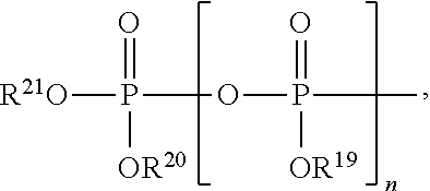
[R21O]P(=O)([OR20])OP(C)(=O)[OR19]
